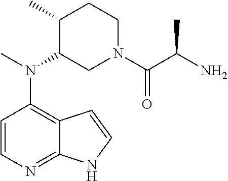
C12=C(N(C)C3CN(C(=O)C(N)C)CCC3C)C=CN=C1NC=C2
